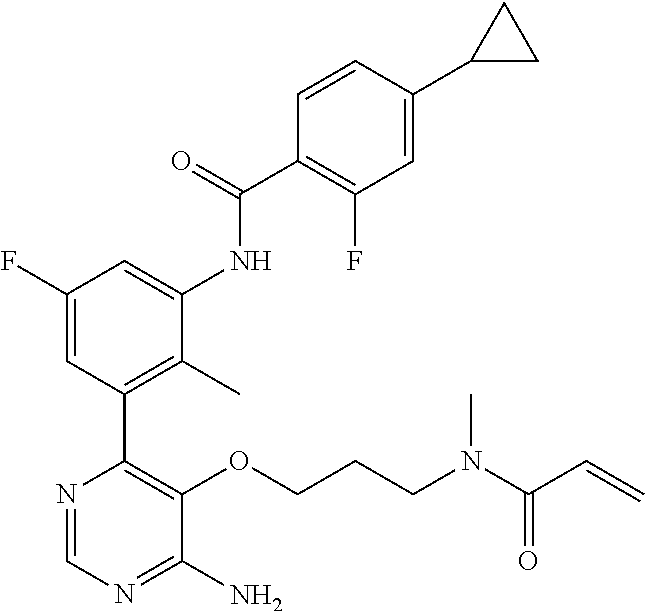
N1=CN=C(N)C(OCCCN(C(C=C)=O)C)=C1C1=C(C)C(NC(C2=C(F)C=C(C3CC3)C=C2)=O)=CC(F)=C1
